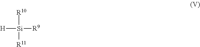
[R10][Si]([R11])([R9])[H]
